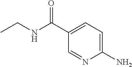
C1(N)=CC=C(C(=O)NCC)C=N1
